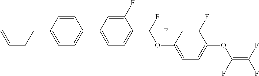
C1=CC(CCC=C)=CC=C1C1=CC=C(C(F)(OC2=CC=C(OC(=C(F)F)F)C(F)=C2)F)C(F)=C1
